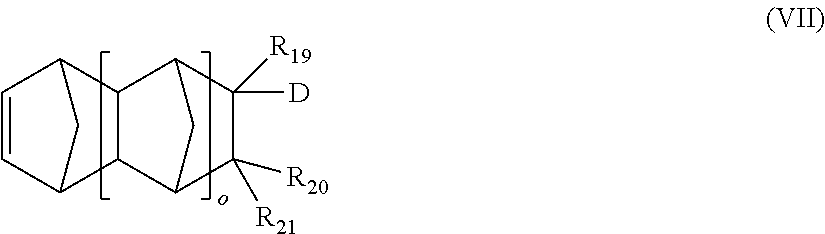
C1=CC2CC1C1C3C([R20])([R21])C([R19])([D])C(C21)C3
